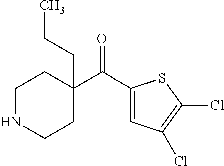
C1(C(=O)C2(CCC)CCNCC2)=CC(Cl)=C(Cl)S1
